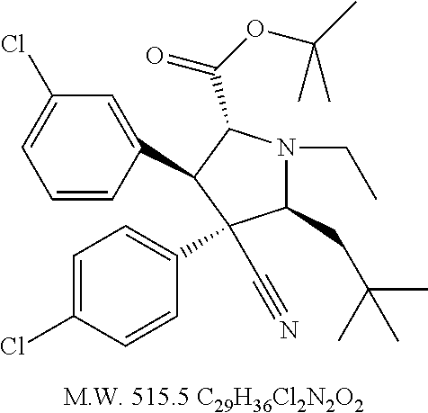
C1=CC(C2C(C(=O)OC(C)(C)C)N(CC)C(CC(C)(C)C)C2(C2=CC=C(Cl)C=C2)C#N)=CC(Cl)=C1
